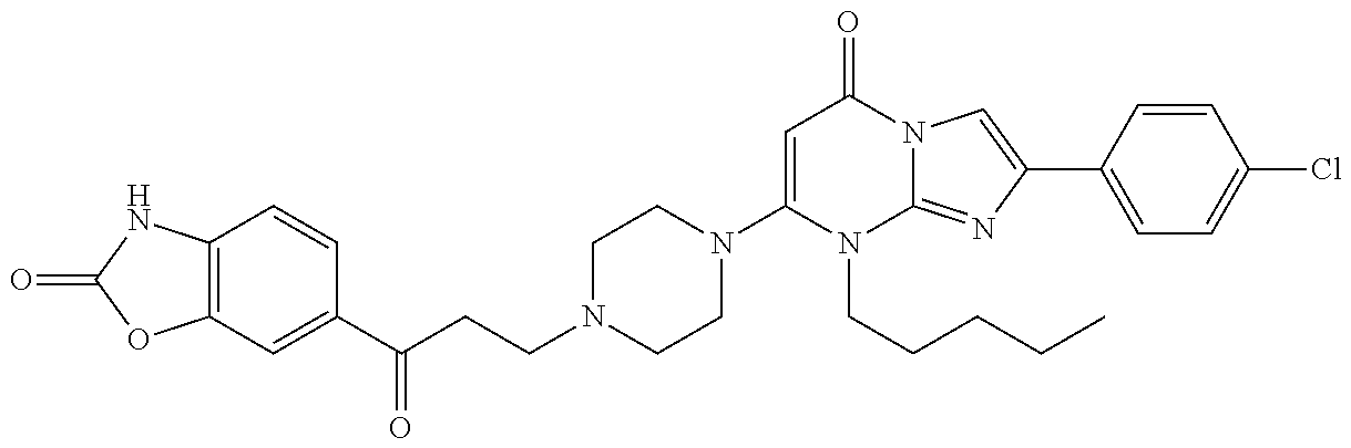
C1=C(N2CCN(CCC(C3=CC4=C(C=C3)NC(=O)O4)=O)CC2)N(CCCCC)C2=NC(C3=CC=C(Cl)C=C3)=CN2C1=O
